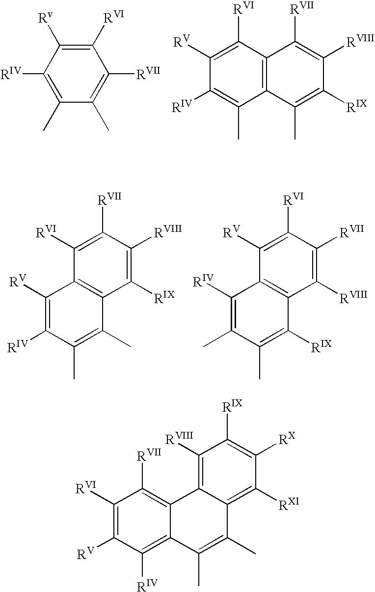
C1([RVI])=C([Rv])C([RIV])=C(C)C(C)=C1[RVII].C1([RV])=C([RVI])C2=C(C(C)=C1[RIV])C(C)=C([RIX])C([RVIII])=C2[RVII].C1([RV])=C([RIV])C(C)=C(C)C2=C1C([RVI])=C([RVII])C([RVIII])=C2[RIX].C1([RIV])=C(C)C(C)=C([RIX])C2=C1C([RV])=C([RVI])C([RVII])=C2[RVIII].C1([RVI])=C([RV])C([RIV])=C2C(=C1[RVII])C1=C([RVIII])C([RIX])=C([RX])C([RXI])=C1C(C)=C2C
